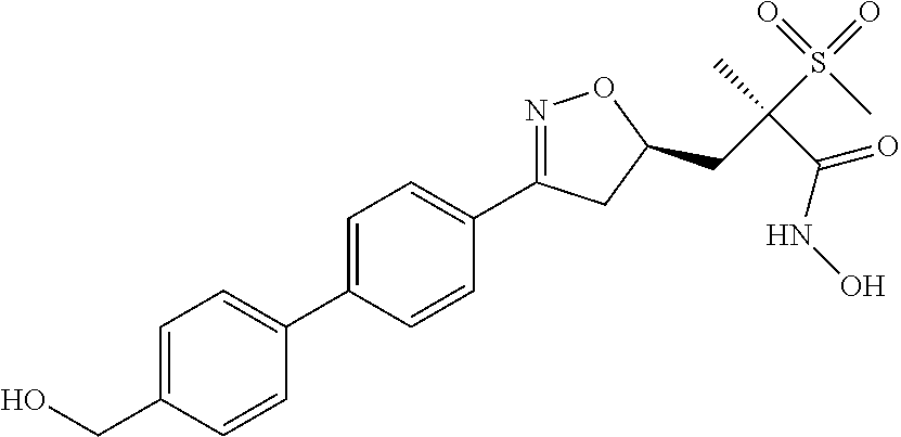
C1=C(C2=CC=C(CO)C=C2)C=CC(C2=NOC(CC(S(=O)(=O)C)(C)C(=O)NO)C2)=C1
